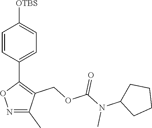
C1=CC(C2=C(COC(N(C3CCCC3)C)=O)C(C)=NO2)=CC=C1[OTBS]
